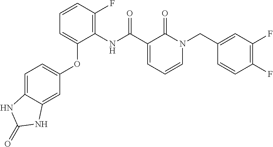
C1=C2C(=CC(OC3=CC=CC(F)=C3NC(C3=CC=CN(CC4=CC(F)=C(F)C=C4)C3=O)=O)=C1)NC(=O)N2
